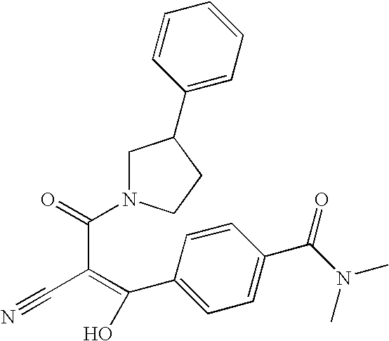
C1=CC(C(=C(C#N)C(=O)N2CC(C3=CC=CC=C3)CC2)O)=CC=C1C(=O)N(C)C
